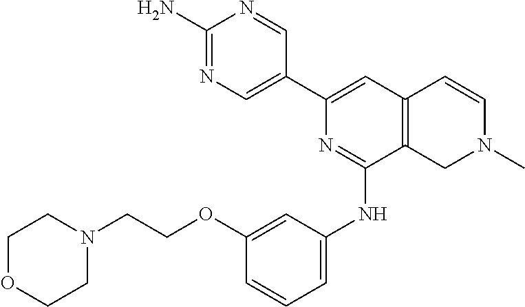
C1(N)=NC=C(C2=CC3=C(C(NC4=CC=CC(OCCN5CCOCC5)=C4)=N2)CN(C)C=C3)C=N1
